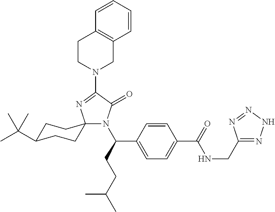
N1(C2=NC3(N(C(C4=CC=C(C(=O)NCC5=NNN=N5)C=C4)CCC(C)C)C2=O)CCC(C(C)(C)C)CC3)CC2=C(CC1)C=CC=C2
